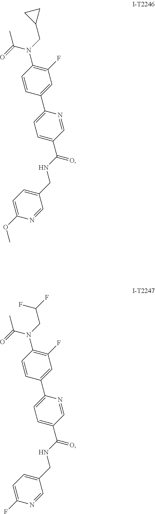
C(NC(C1=CC=C(C2=CC(F)=C(N(C(=O)C)CC3CC3)C=C2)N=C1)=O)C1=CC=C(OC)N=C1.C(NC(C1=CC=C(C2=CC(F)=C(N(C(=O)C)CC(F)F)C=C2)N=C1)=O)C1=CC=C(F)N=C1
